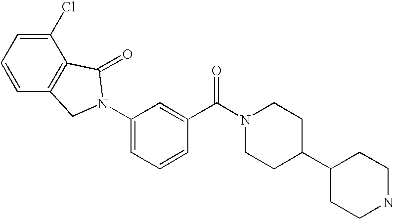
C1=C(N2CC3=C(C(Cl)=CC=C3)C2=O)C=C(C(N2CCC(C3CCNCC3)CC2)=O)C=C1
